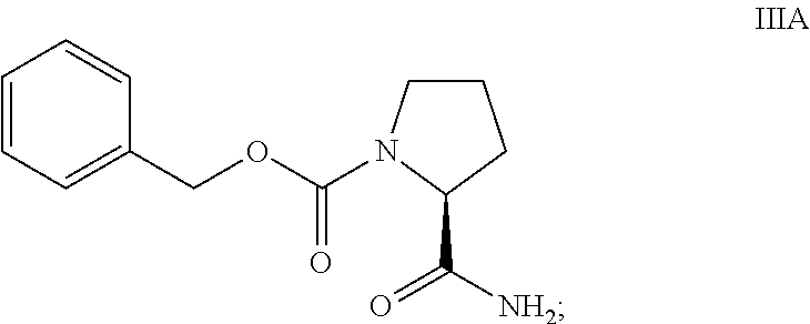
C1=CC=C(COC(=O)N2CCCC2C([NH2])=O)C=C1
